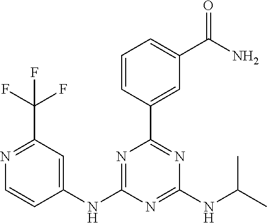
C1(NC2=NC(C3=CC(C(=O)N)=CC=C3)=NC(NC(C)C)=N2)=CC(C(F)(F)F)=NC=C1
